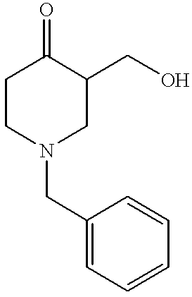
C1CN(CC2=CC=CC=C2)CC(CO)C1=O
